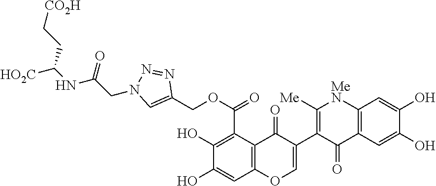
C1(O)=CC2=C(C(C(OCC3=CN(CC(=O)NC([HO2C])CC[CO2H])N=N3)=O)=C1O)C(=O)C(C1=C([Me])[MeN]C3=C(C=C(O)C(O)=C3)C1=O)=CO2
